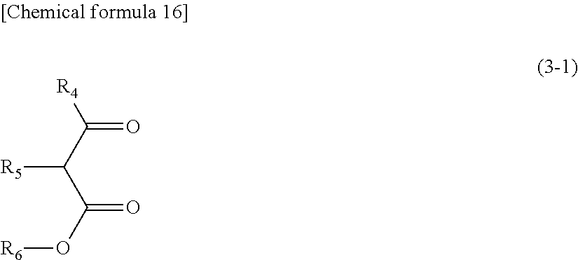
C(=O)(C([R5])C(O[R6])=O)[R4]
